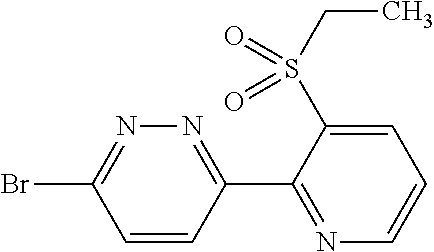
C1=CC(C2=NC=CC=C2S(CC)(=O)=O)=NN=C1Br
